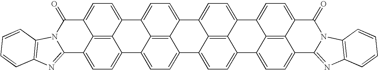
C12=CC=C3C4=C1C(=CC=C4C1=CC=C4C5=C1C3=CC=C5C1=CC=C3C5=C1C4=CC=C5C1=CC=C4C5=C1C3=CC=C5C1=NC3=C(N1C4=O)C=CC=C3)C(=O)N1C2=NC2=C1C=CC=C2
